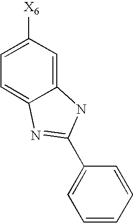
C12=CC([X6])=CC=C1N=C(C1=CC=CC=C1)N2
